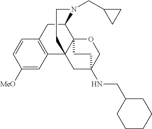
C1([MeO])=CC2=C(C=C1)CC1C34C2(CC(NCC2CCCCC2)(CO3)CC4)CCN1CC1CC1
